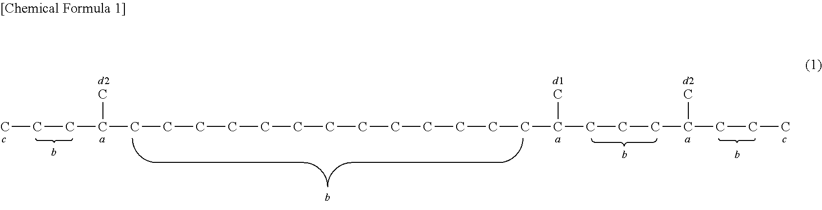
CCCC(C)CCCCCCCCCCCCCC(C)CCCC(C)CCC
